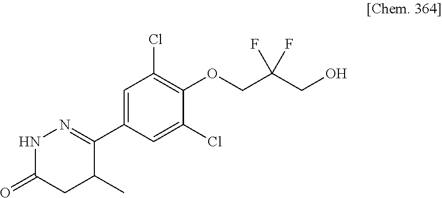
N1C(=O)CC(C)C(C2=CC(Cl)=C(OCC(CO)(F)F)C(Cl)=C2)=N1
